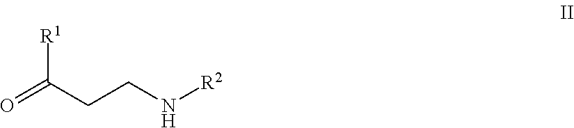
O=C(CCN[R2])[R1]
